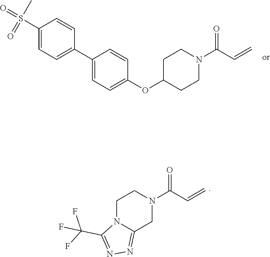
C1(C2=CC=C(S(=O)(C)=O)C=C2)=CC=C(OC2CCN(C(=O)C=C)CC2)C=C1.N1(C(C=C)=O)CCN2C(=NN=C2C(F)(F)F)C1
